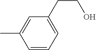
C1=CC=C(CCO)C=C1C
